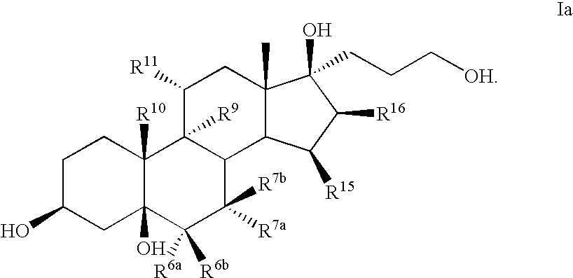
C1C(O)CC2(O)C([R10])(C1)C1([R9])C(C([R7a])([R7b])C2([R6b])[R6a])C2C(C)(CC1[R11])C(O)(CCC[OH])C([R16])C2[R15]
